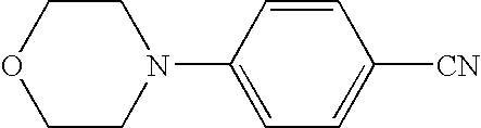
C1CN(C2=CC=C([CN])C=C2)CCO1
